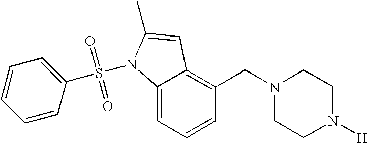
C1=CC=C2C(=C1CN1CCN([H])CC1)C=C(C)N2S(=O)(=O)C1=CC=CC=C1
